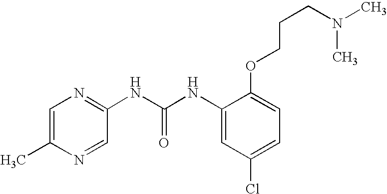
C1=C(OCCCN(C)C)C(NC(=O)NC2=NC=C(C)N=C2)=CC(Cl)=C1
